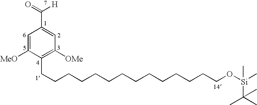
C1=C([MeO])C(CCCCCCCCCCCCCCO[Si](C)(C)C(C)(C)C)=C([OMe])C=C1C(=O)[H]
